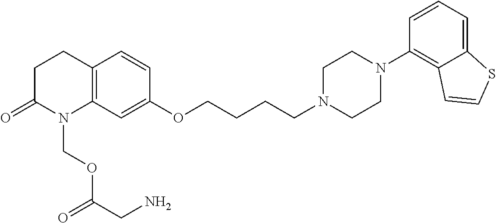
C1C(=O)N(COC(CN)=O)C2=C(C1)C=CC(OCCCCN1CCN(C3=C4C(=CC=C3)SC=C4)CC1)=C2
